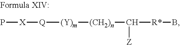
P[X][Q][(Y)m][(CH2)n]C([Z])[R*]B
